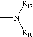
CN([R17])[R18]
